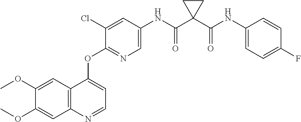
C1=C(OC)C(OC)=CC2=C1C(OC1=NC=C(NC(C3(C(NC4=CC=C(F)C=C4)=O)CC3)=O)C=C1Cl)=CC=N2
